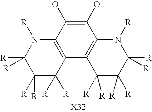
C12=C(C(O)=C(O)C3=C1C([R])([R])C([R])([R])C([R])([R])N3[R])N([R])C([R])([R])C([R])([R])C2([R])[R]
